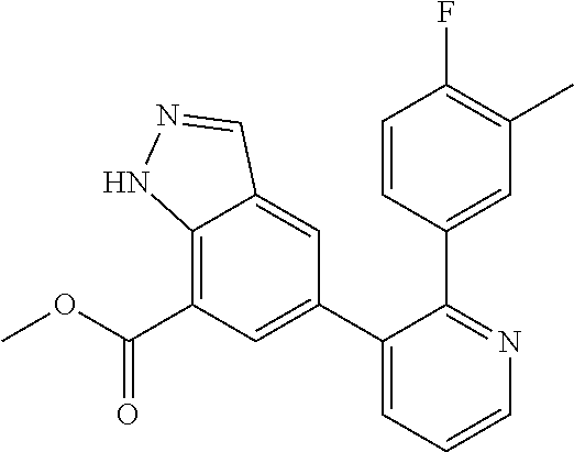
C12=C(C(OC)=O)C=C(C3=CC=CN=C3C3=CC(C)=C(F)C=C3)C=C1C=NN2
